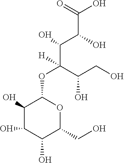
C1(O)C(O)C(O)C(CO)OC1OC(C(CO)O)(C(C(C(O)=O)O)O)[H]
